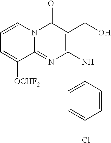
C1=CN2C(=NC(NC3=CC=C(Cl)C=C3)=C(CO)C2=O)C([OCHF2])=C1
